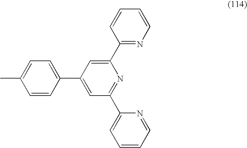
C1=CC(C2=CC(C3=CC=CC=N3)=NC(C3=NC=CC=C3)=C2)=CC=C1C
